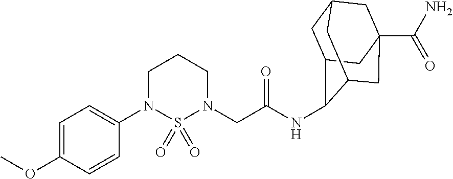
C1(N2CCCN(CC(=O)NC3C4CC5CC(C(N)=O)(CC3C5)C4)S2(=O)=O)=CC=C(OC)C=C1
